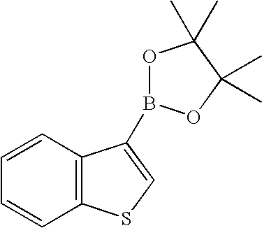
C1=CC2=C(C=C1)C(B1OC(C)(C)C(C)(C)O1)=CS2
